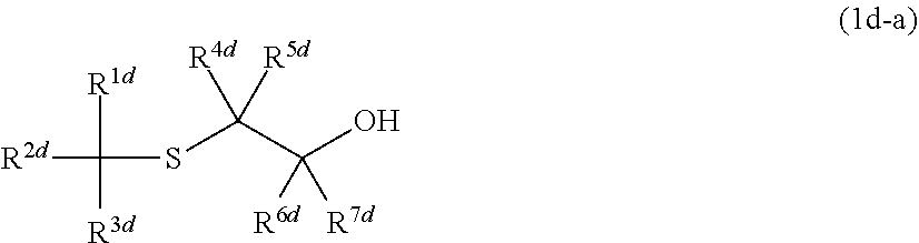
S(C(C([R6d])([R7d])O)([R5d])[R4d])C([R1d])([R3d])[R2d]
